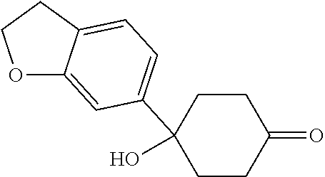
O1C2=CC(C3(O)CCC(=O)CC3)=CC=C2CC1
